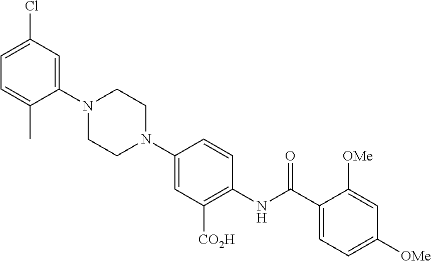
C1CN(C2=CC(Cl)=CC=C2C)CCN1C1=CC([CO2H])=C(NC(C2=CC=C([OMe])C=C2[OMe])=O)C=C1
